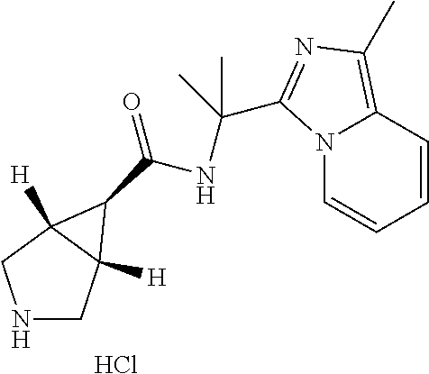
N1CC2([H])C([H])(C1)C2C(=O)NC(C1=NC(C)=C2N1C=CC=C2)(C)C.Cl
